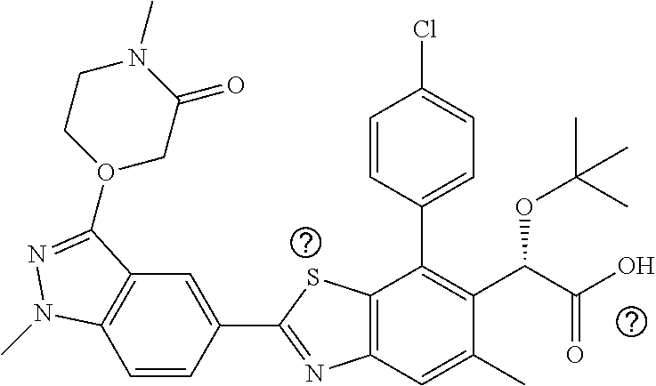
C1=CC(C2=NC3=C(S2)C(C2=CC=C(Cl)C=C2)=C(C(C(O)=O)OC(C)(C)C)C(C)=C3)=CC2=C1N(C)N=C2O1CC(=O)N(C)CC1
